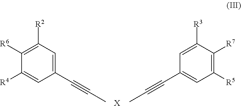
C1([R6])=C([R2])C=C(C#CC)C=C1[R4].C1([R7])=C([R5])C=C(C#CC)C=C1[R3].[X]
